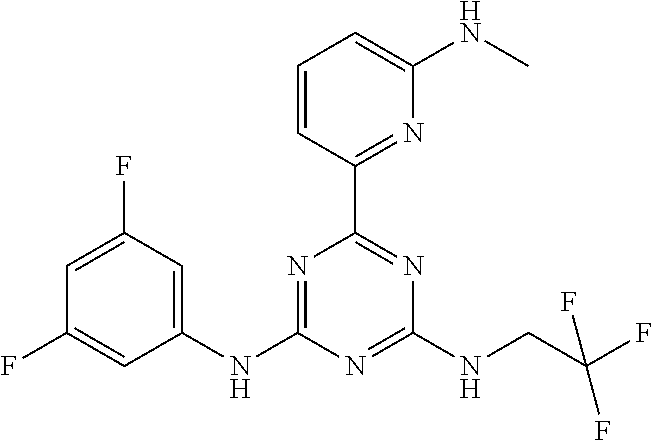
C1(NC2=NC(C3=NC(NC)=CC=C3)=NC(NCC(F)(F)F)=N2)=CC(F)=CC(F)=C1
